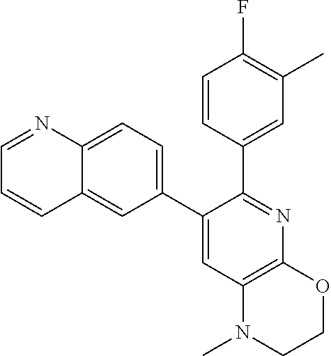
C1(C2=CC=C3C(=C2)C=CC=N3)=CC2=C(N=C1C1=CC(C)=C(F)C=C1)OCCN2C
